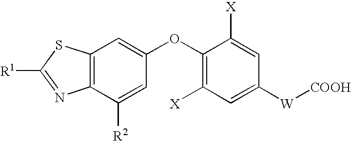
C12=C(C=C(OC3=C([X])C=C([W][COOH])C=C3[X])C=C1[R2])SC([R1])=N2
